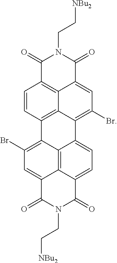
C1=CC2=C3C4=C1C(=O)N(CC[NBu2])C(=O)C4=CC(Br)=C3C1=CC=C3C4=C1C2=C(Br)C=C4C(=O)N(CC[NBu2])C3=O
